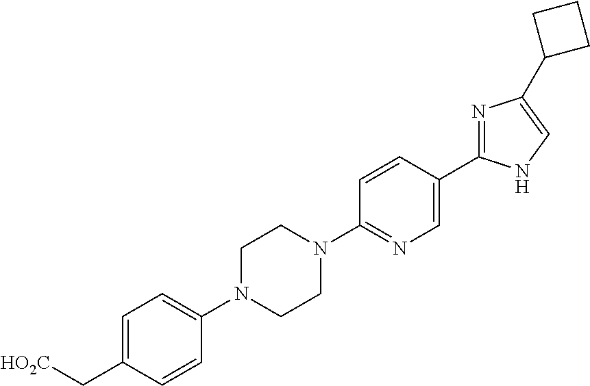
C1=C(C[HO2C])C=CC(N2CCN(C3=NC=C(C4=NC(C5CCC5)=CN4)C=C3)CC2)=C1
